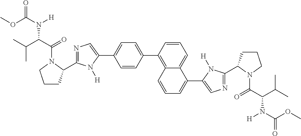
C1=CC(C2=CC=C(C3=CN=C(C4CCCN4C(=O)C(N([H])C(=O)OC)C(C)C)N3[H])C=C2)=C2C(=C1)C(C1=CN=C(C3CCCN3C(=O)C(N([H])C(=O)OC)C(C)C)N1[H])=CC=C2
